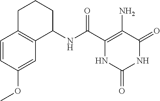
C1(NC(C2=C(N)C(=O)NC(=O)N2)=O)CCCC2=C1C=C(OC)C=C2
